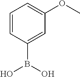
C1=CC(B(O)O)=CC(OC)=C1
